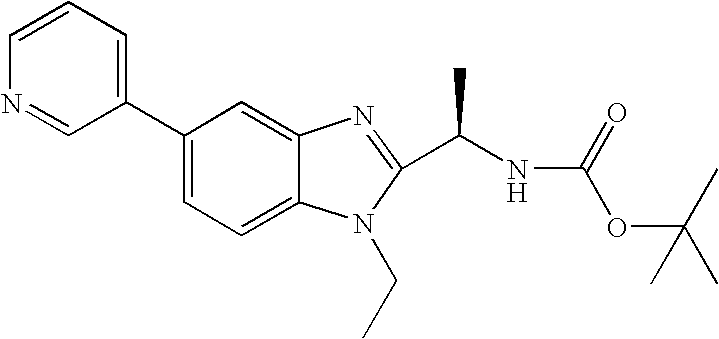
C1=CN=CC(C2=CC=C3C(=C2)N=C(C(NC(=O)OC(C)(C)C)C)N3CC)=C1
